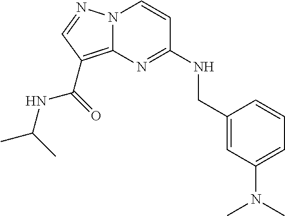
N12C(=C(C(=O)NC(C)C)C=N1)N=C(NCC1=CC(N(C)C)=CC=C1)C=C2
